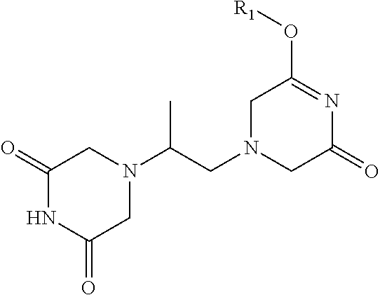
C1(=O)NC(=O)CN(C(CN2CC(=O)N=C(O[R1])C2)C)C1
